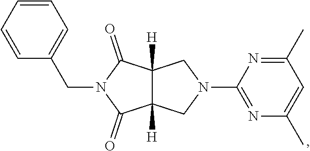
C(N1C(=O)C2([H])C([H])(C1=O)CN(C1=NC(C)=CC(C)=N1)C2)C1=CC=CC=C1
